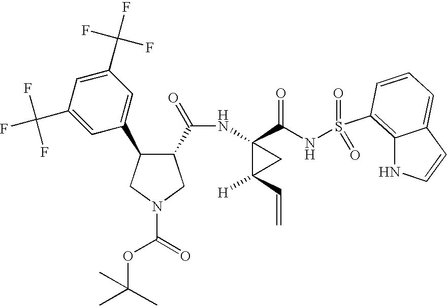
C(NC1(C(NS(=O)(=O)C2=C3NC=CC3=CC=C2)=O)C([H])(C=C)C1)(=O)C1C(C2=CC(C(F)(F)F)=CC(C(F)(F)F)=C2)CN(C(=O)OC(C)(C)C)C1
